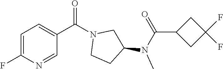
C1=C(F)N=CC(C(N2CCC(N(C)C(=O)C3CC(F)(F)C3)C2)=O)=C1
